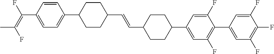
C1=CC(C2CCC(C=CC3CCC(C4=CC(F)=C(C5=CC(F)=C(F)C(F)=C5)C(F)=C4)CC3)CC2)=CC=C1C(=C(F)C)F
